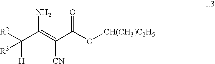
[R2]C(C(=C(C(O[CH(CH3)C2H5])=O)[CN])N)([H])[R3]
